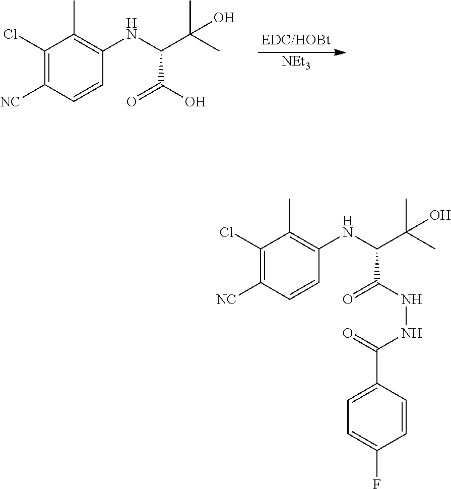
[NEt3].C1(Cl)=C([NC])C=CC(NC(C(O)(C)C)C(O)=O)=C1C.C1(Cl)=C([NC])C=CC(NC(C(O)(C)C)C(NNC(=O)C2=CC=C(F)C=C2)=O)=C1C
